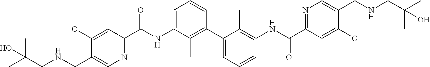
C1(OC)=CC(C(NC2=CC=CC(C3=CC=CC(NC(C4=NC=C(CNCC(C)(C)O)C(OC)=C4)=O)=C3C)=C2C)=O)=NC=C1CNCC(C)(O)C
